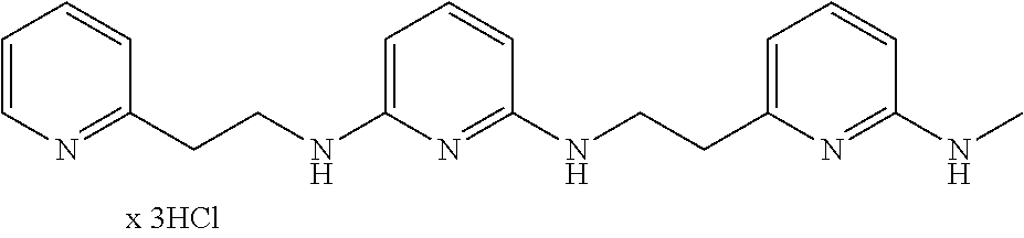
C1=CC=CC(CCNC2=CC=CC(NCCC3=CC=CC(NC)=N3)=N2)=N1
